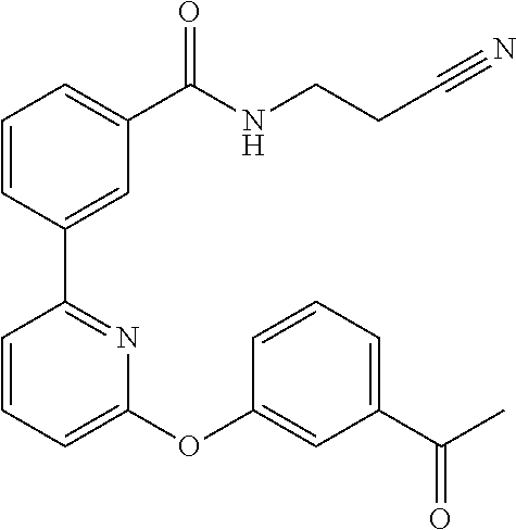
C1=CC(C2=NC(OC3=CC(C(C)=O)=CC=C3)=CC=C2)=CC(C(NCCC#N)=O)=C1
